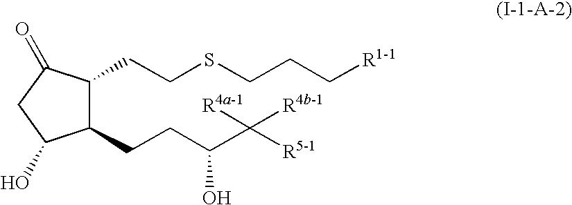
C1(CCC(C([R5-1])([R4a-1])[R4b-1])O)C(CCSCCC[R1-1])C(=O)CC1O
